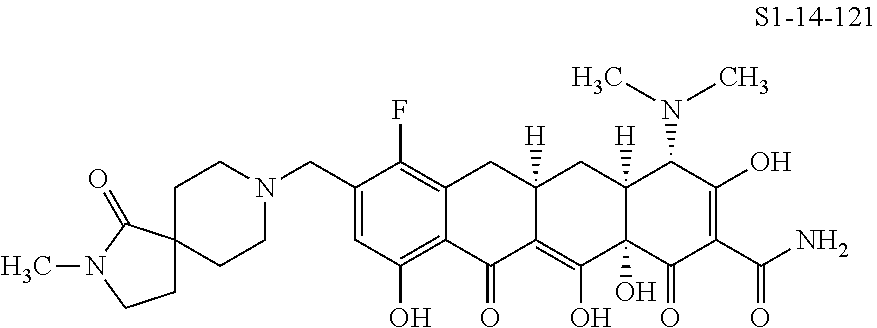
C1(CN2CCC3(CC2)CCN(C)C3=O)=CC(O)=C2C(=C1F)CC1([H])C(=C(O)C3(O)C([H])(C1)C(N(C)C)C(O)=C(C(N)=O)C3=O)C2=O
